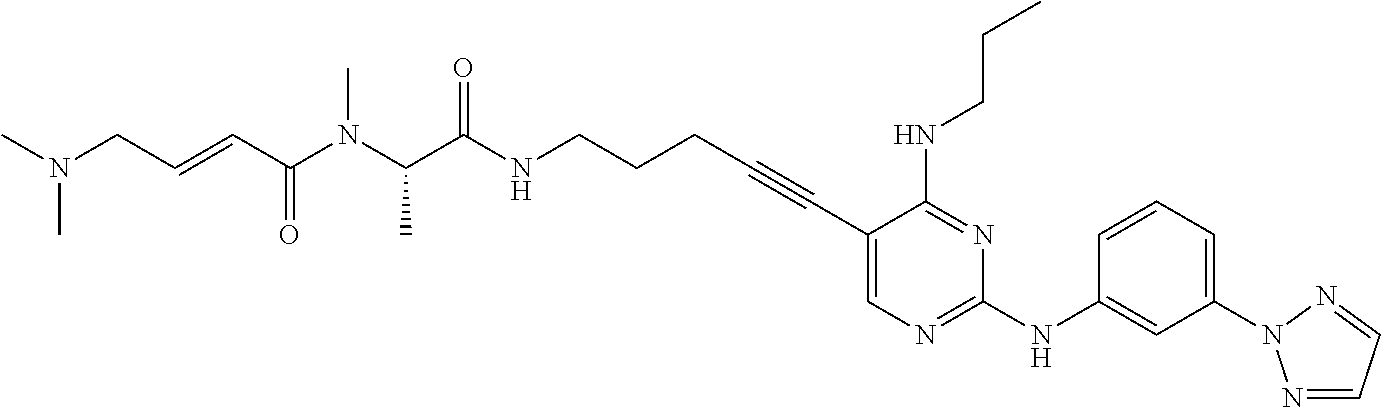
C1(C#CCCCNC(C(N(C(C=CCN(C)C)=O)C)C)=O)=CN=C(NC2=CC(N3N=CC=N3)=CC=C2)N=C1NCCC
